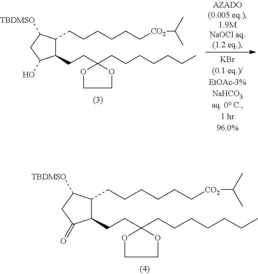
C1(CCC2(CCCCCCC)OCCO2)C(CCCCCC[CO2]C(C)C)C([TBDMSO])CC1O.C1(CCC2(CCCCCCC)OCCO2)C(CCCCCC[CO2]C(C)C)C([TBDMSO])CC1=O
